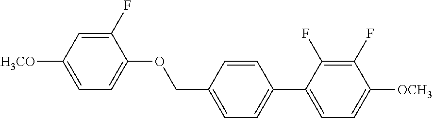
C1(F)=CC([H3CO])=CC=C1OCC1=CC=C(C2=CC=C([OCH3])C(F)=C2F)C=C1
